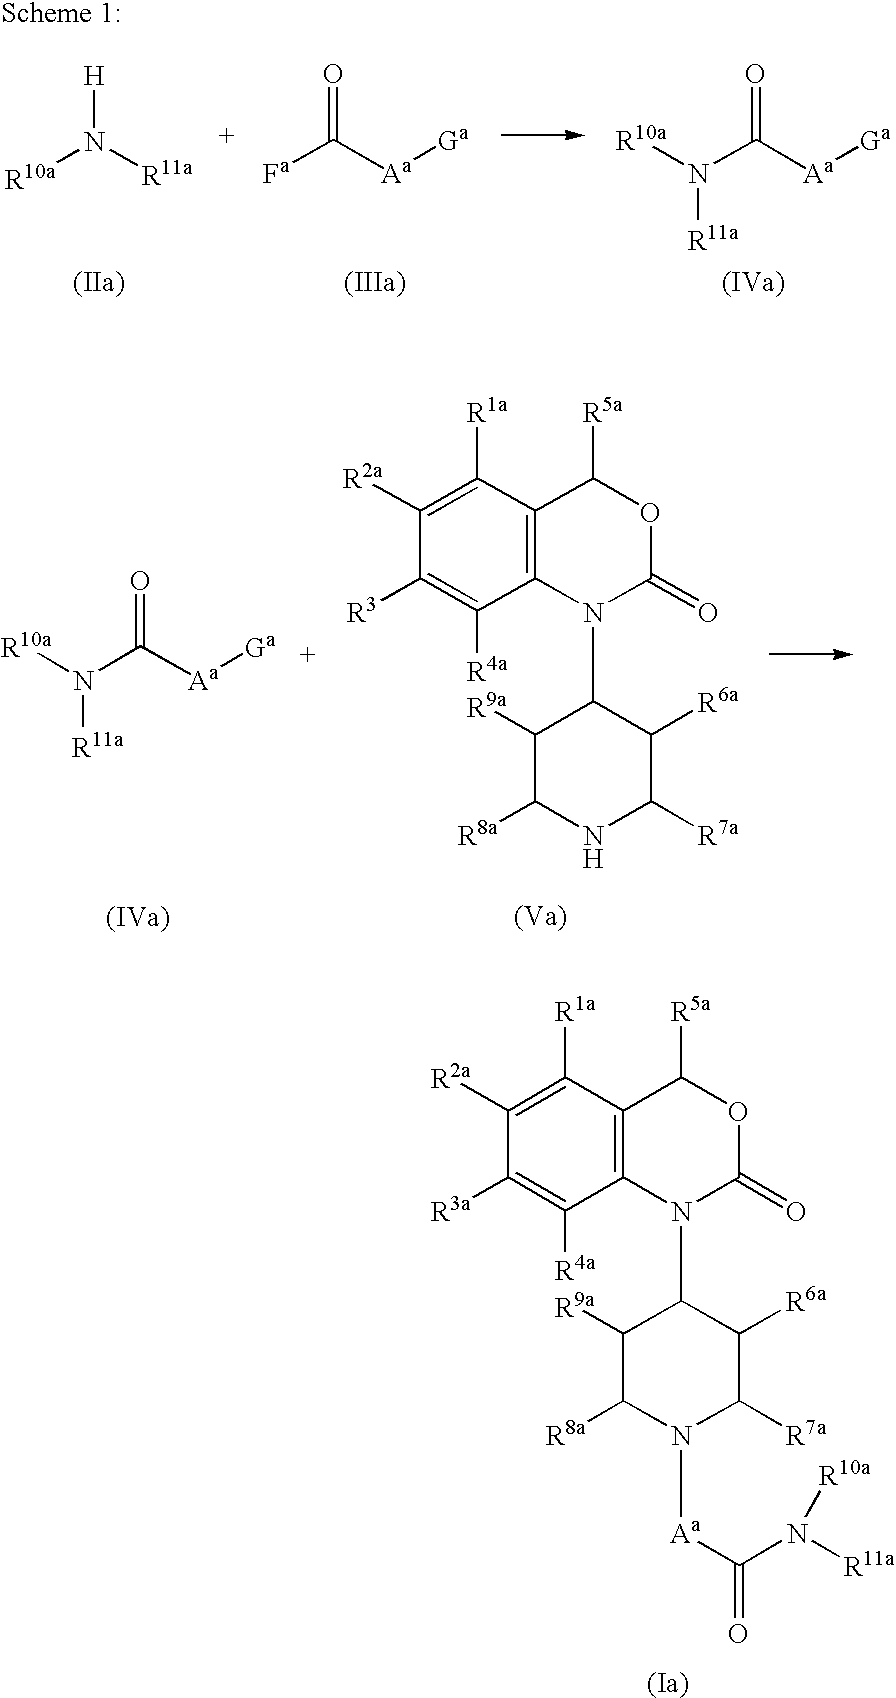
[R10a]N([R11a])[H].[Fa]C([Aa][Ga])=O.N(C([Aa][Ga])=O)([R10a])[R11a].C12=C(C([R1a])=C([R2a])C([R3a])=C1[R4a])C([R5a])OC(=O)N2C1C([R9a])C([R8a])N([Aa]C(=O)N([R11a])[R10a])C([R7a])C1[R6a].N(C([Aa][Ga])=O)([R10a])[R11a].C12=C(C([R1a])=C([R2a])C([R3])=C1[R4a])C([R5a])OC(=O)N2C1C([R9a])C([R8a])NC([R7a])C1[R6a]
